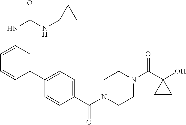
OC1(C(N2CCN(C(=O)C3=CC=C(C4=CC(NC(NC5CC5)=O)=CC=C4)C=C3)CC2)=O)CC1
